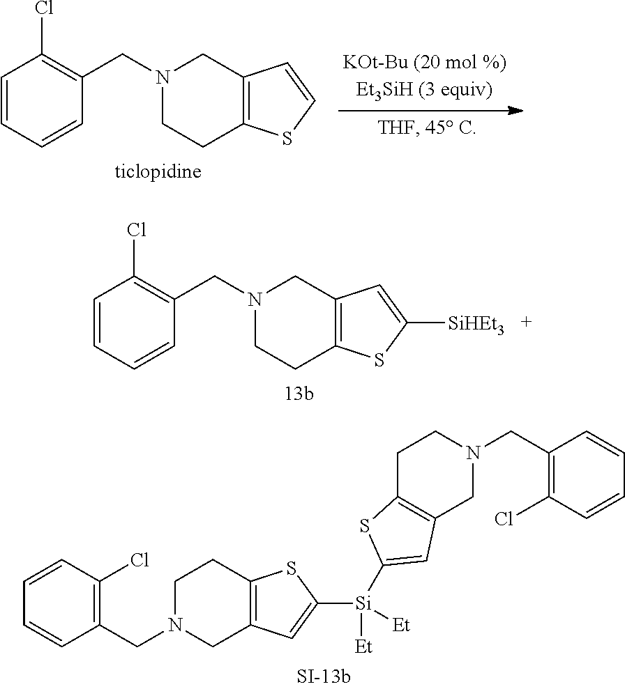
C1=CC=CC(CN2CCC3=C(C2)C=CS3)=C1Cl.C1=CC=CC(CN2CCC3=C(C2)C=C([SiHEt3])S3)=C1Cl.C1N(CC2=C(Cl)C=CC=C2)CC2=C(C1)SC([Si]([Et])([Et])C1=CC3=C(CCN(CC4=C(Cl)C=CC=C4)C3)S1)=C2
